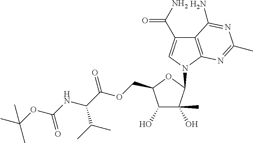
C12=C(N(C3C(O)(C)C(O)C(COC(C(NC(OC(C)(C)C)=O)C(C)C)=O)O3)C=C1C(=O)N)N=C(C)N=C2N
